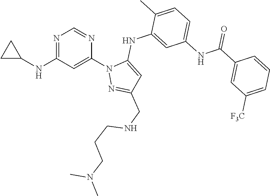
N1=C(NC2CC2)C=C(N2N=C(CNCCCN(C)C)C=C2NC2=CC(NC(C3=CC([F3C])=CC=C3)=O)=CC=C2C)N=C1
